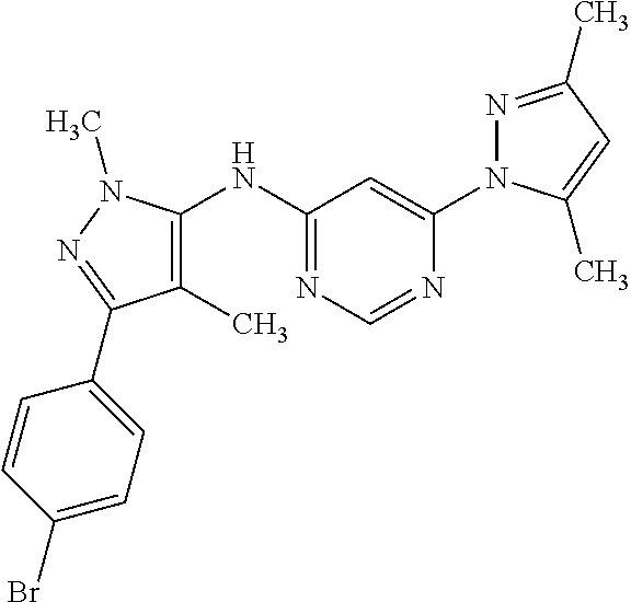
N(C1=NC=NC(N2N=C(C)C=C2C)=C1)C1=C(C)C(C2=CC=C(Br)C=C2)=NN1C
